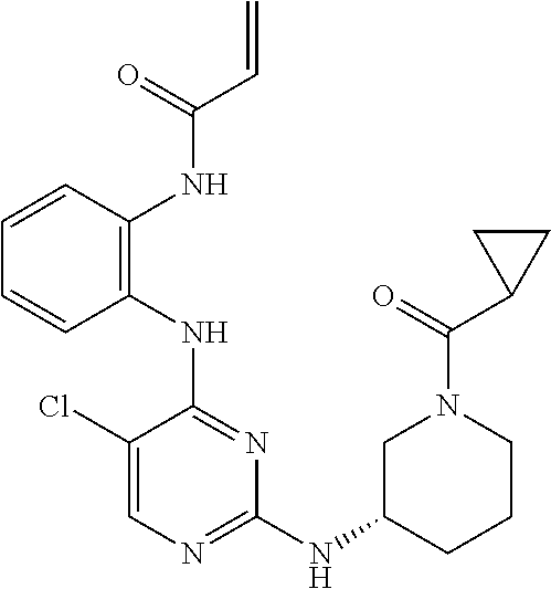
N(C1=NC(NC2CCCN(C(=O)C3CC3)C2)=NC=C1Cl)C1=C(NC(C=C)=O)C=CC=C1
